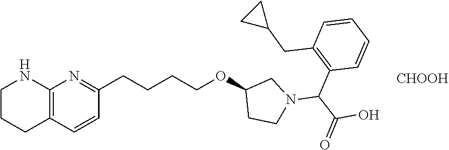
C12=C(C=CC(CCCCOC3CN(C(C(O)=O)C4=C(CC5CC5)C=CC=C4)CC3)=N1)CCCN2.[CHOOH]
